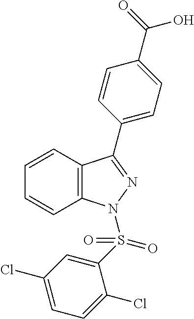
C1=CC2=C(C=C1)C(C1=CC=C(C(=O)O)C=C1)=NN2S(C1=CC(Cl)=CC=C1Cl)(=O)=O
